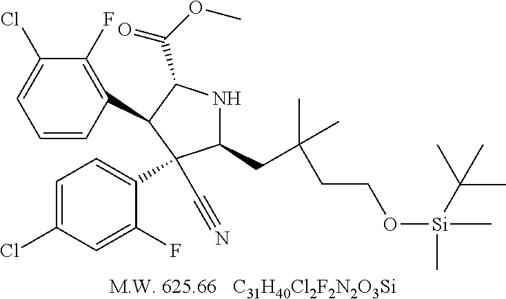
[C31H40Cl2F2N2O3Si].C1=CC(C2C(C(=O)OC)NC(CC(CCO[Si](C)(C)C(C)(C)C)(C)C)C2(C2=CC=C(Cl)C=C2F)C#N)=C(F)C(Cl)=C1
